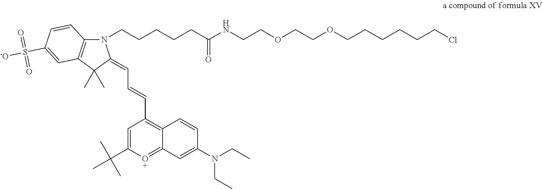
N1(CCCCCC(NCCOCCOCCCCCCCl)=O)C2=C(C(C)(C)C1=CC=CC1=C3C(=OC(C(C)(C)C)=C1)C=C(N(CC)CC)C=C3)C=C(S([-O])(=O)=O)C=C2
